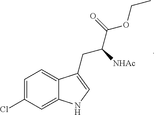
C1=C2C(=CC=C1Cl)C(CC(C(=O)OCC)[NHAc])=C[N H]2
